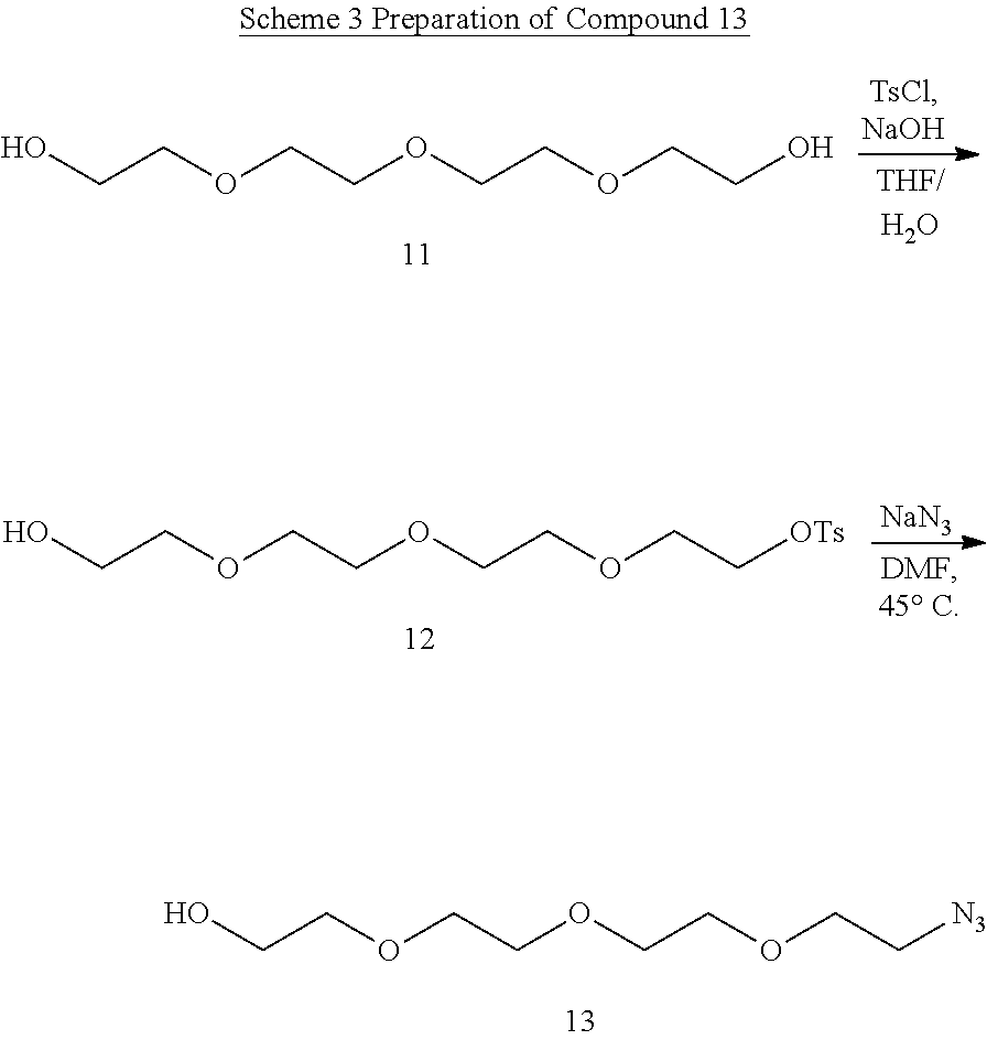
OCCOCCOCCOCC[N3].OCCOCCOCCOCCO.OCCOCCOCCOCC[OTs].[NaN3]
